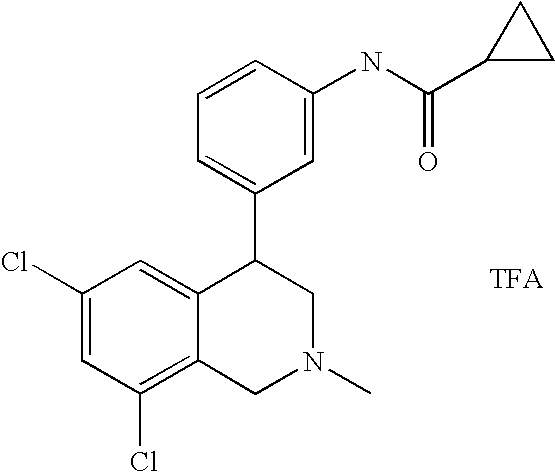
C1(Cl)=C2C(=CC(Cl)=C1)C(C1=CC=CC(NC(C3CC3)=O)=C1)CN(C)C2
